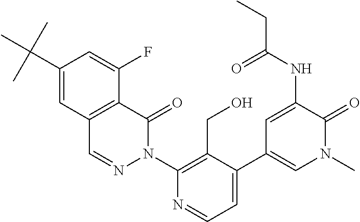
C12=C(C(=O)N(C3=C(CO)C(C4=CN(C)C(=O)C(NC(CC)=O)=C4)=CC=N3)N=C1)C(F)=CC(C(C)(C)C)=C2
